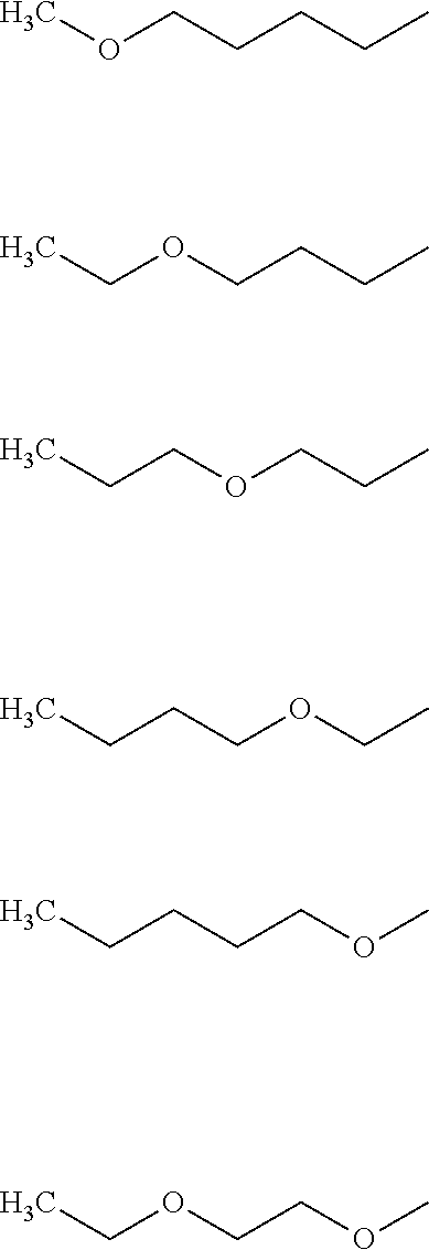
COCCCCC.CCOCCCC.CCCOCCC.CCCCOCC.CCCCCOC.CCOCCOC
